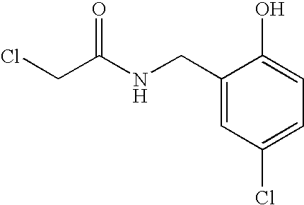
ClCC(NCC1=CC(Cl)=CC=C1O)=O
